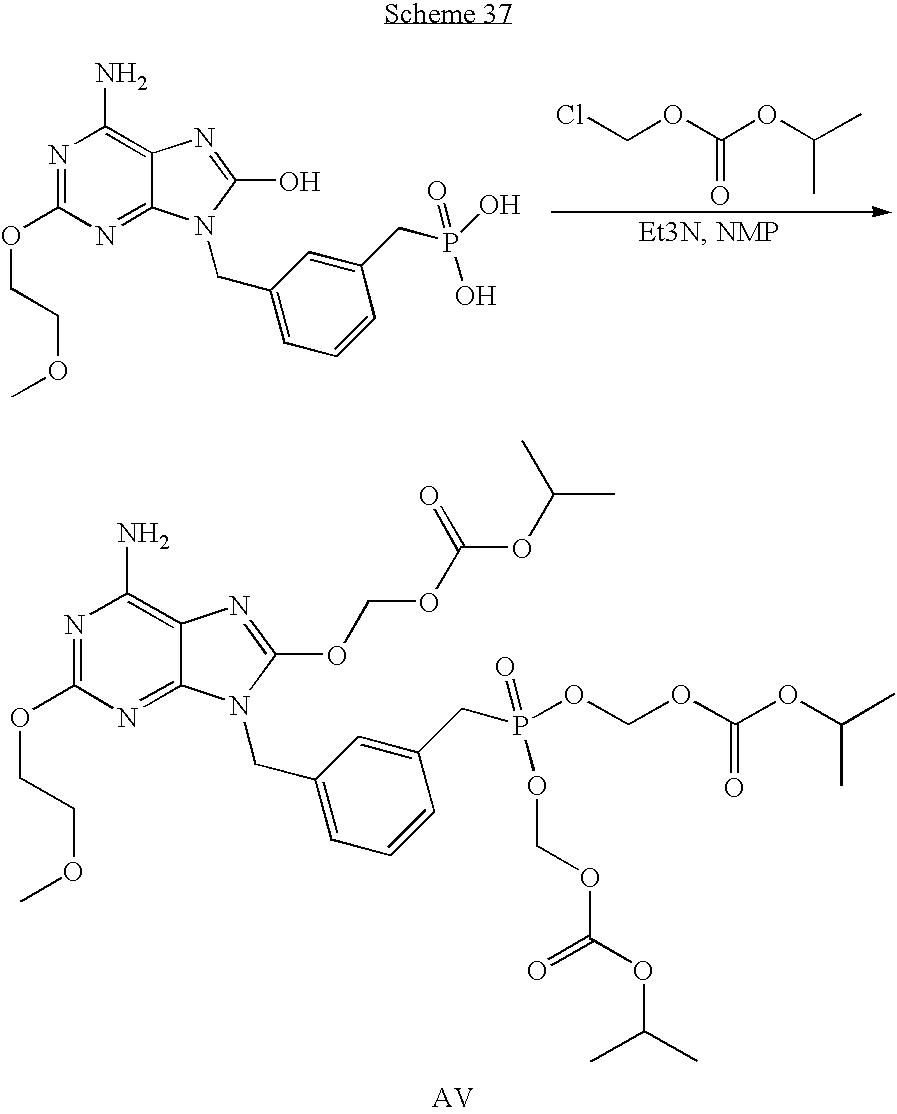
N1=C(OCCOC)N=C2C(=C1N)N=C(O)N2CC1=CC=CC(CP(O)(O)=O)=C1.ClCOC(OC(C)C)=O.N1=C(OCCOC)N=C2C(=C1N)N=C(OCOC(OC(C)C)=O)N2CC1=CC=CC(CP(OCOC(OC(C)C)=O)(=O)OCOC(OC(C)C)=O)=C1
